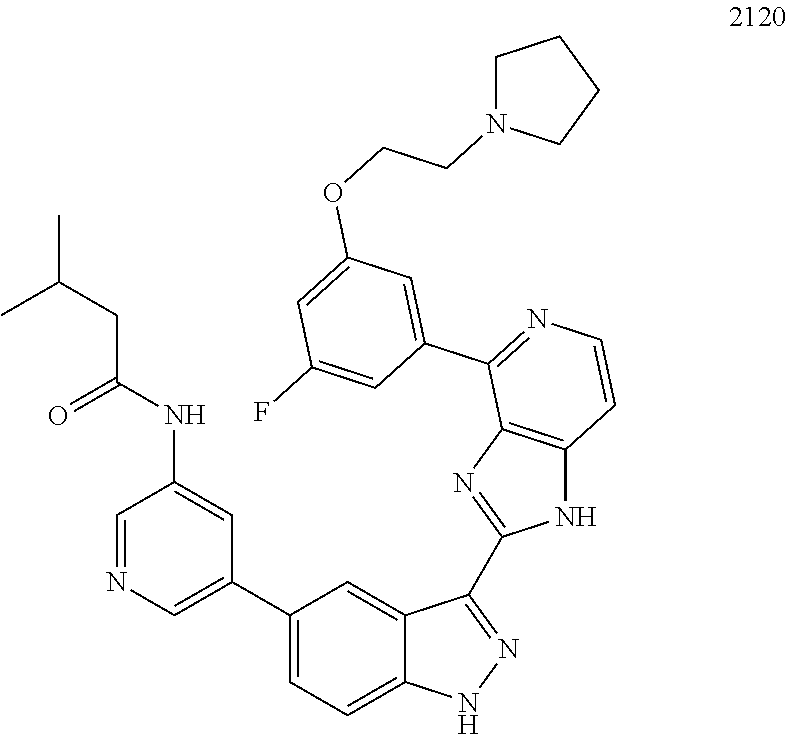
C1(C2=CN=CC(NC(CC(C)C)=O)=C2)=CC=C2C(=C1)C(C1=NC3=C(N1)C=CN=C3C1=CC(OCCN3CCCC3)=CC(F)=C1)=NN2
